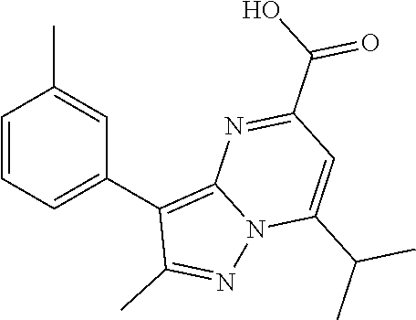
C1=CC=C(C2=C3N(N=C2C)C(C(C)C)=CC(C(O)=O)=N3)C=C1C
